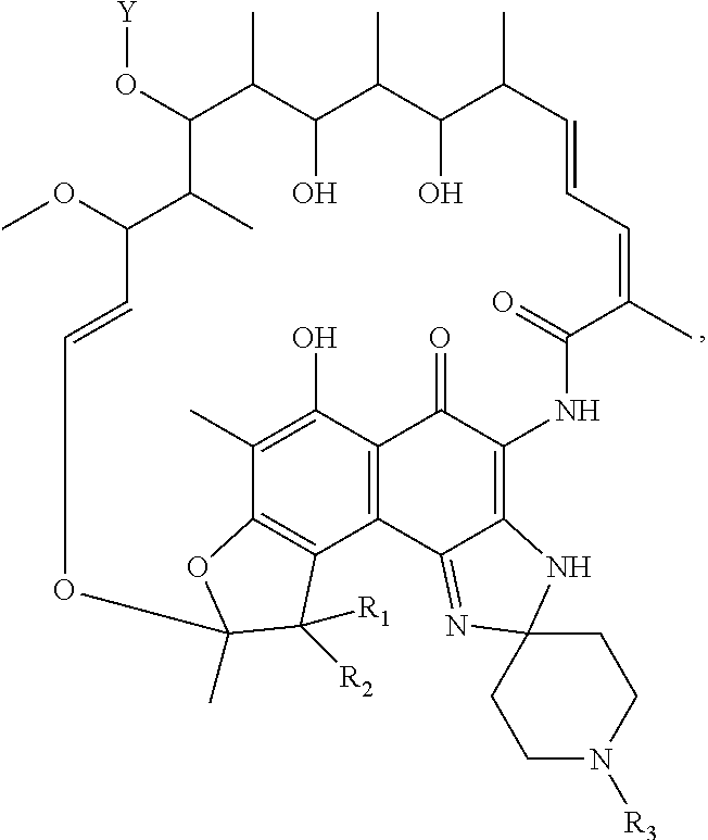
O(C1C(C)C(O)C(C)C(O)C(C)C=CC=C(C)C(=O)NC2=C3C(=NC4(N3)CCN([R3])CC4)C3=C(C2=O)C(O)=C(C)C2=C3C([R2])([R1])C(C)(O2)OC=CC(OC)C1C)[Y]
